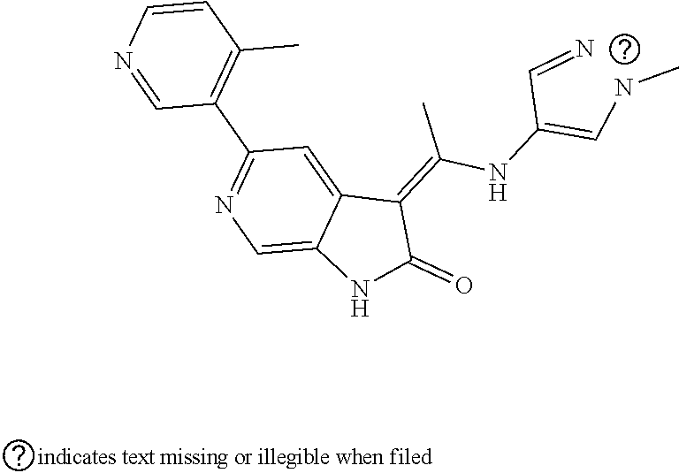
N1=CC(C2=NC=C3C(=C2)C(=C(NC(=CNC)C=N)C)C(=O)N3)=C(C)C=C1
